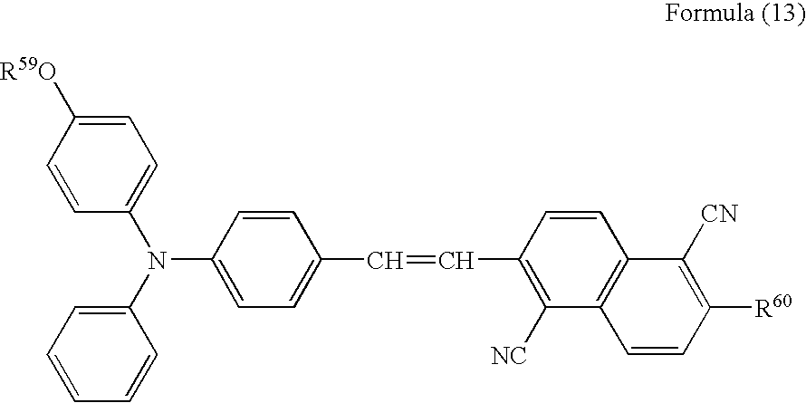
C1=CC(N(C2=CC=C([R59O])C=C2)C2=CC=CC=C2)=CC=C1C=CC1=C([NC])C2=C(C=C1)C([CN])=C([R60])C=C2
